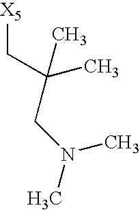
[X5]CC(CN(C)C)(C)C
